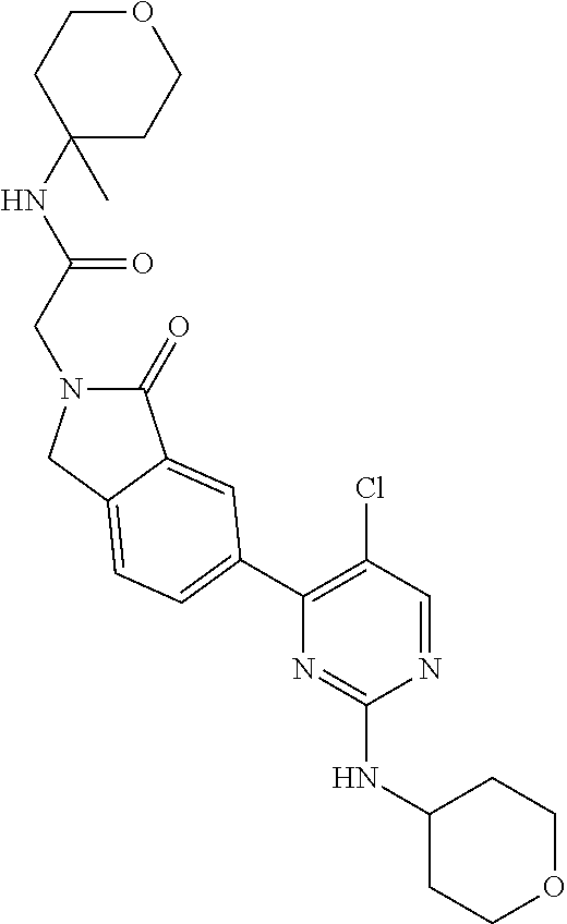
N(C(CN1C(=O)C2=CC(C3=C(Cl)C=NC(NC4CCOCC4)=N3)=CC=C2C1)=O)C1(C)CCOCC1
